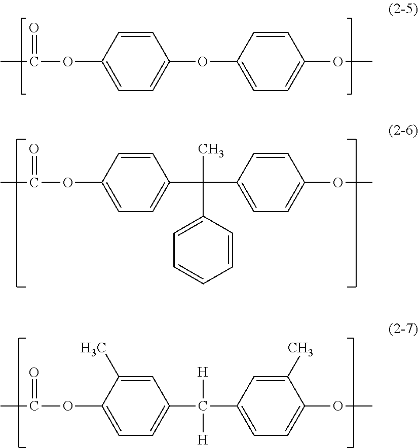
C1(OC2=CC=C(OC)C=C2)=CC=C(OC(C)=O)C=C1.C1(C(C2=CC=C(OC)C=C2)(C)C2=CC=CC=C2)=CC=C(OC(C)=O)C=C1.C1(C(C2=CC=C(OC)C(C)=C2)([H])[H])=CC=C(OC(C)=O)C(C)=C1
